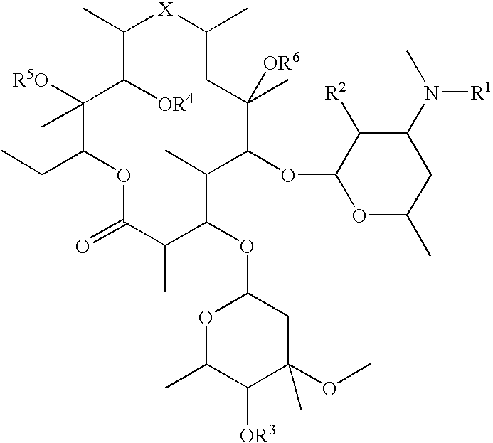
CCC1C([R5O])(C)C([OR4])C(C)[X]C(C)CC([OR6])(C)C(OC2OC(C)CC(N(C)[R1])C2[R2])C(C)C(OC2OC(C)C([OR3])C(OC)(C)C2)C(C)C(=O)O1
